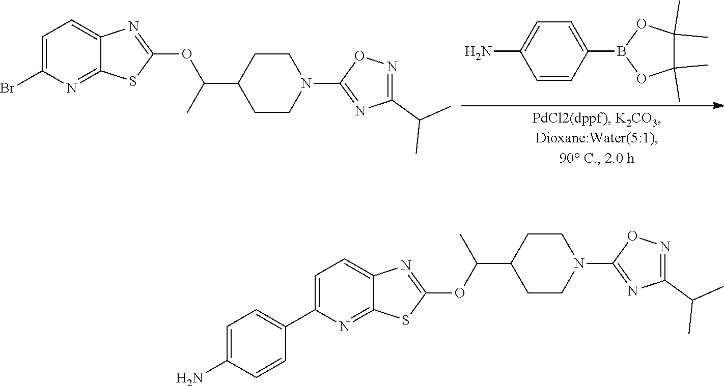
C1=C(B2OC(C)(C)C(C)(C)O2)C=CC(N)=C1.C1=C(Br)N=C2C(=C1)N=C(OC(C1CCN(C3=NC(C(C)C)=NO3)CC1)C)S2.C1=C(C2=CC=C(N)C=C2)N=C2C(=C1)N=C(OC(C1CCN(C3=NC(C(C)C)=NO3)CC1)C)S2
